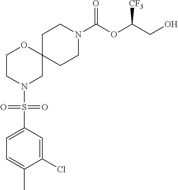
C1CN(C(OC(CO)[CF3])=O)CCC12OCCN(S(C1=CC=C(C)C(Cl)=C1)(=O)=O)C2
